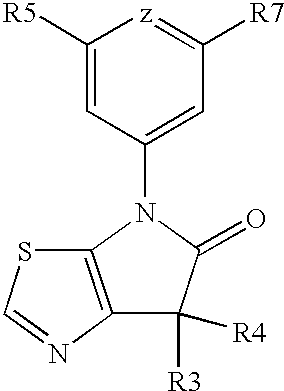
C1([R5])=CC(N2C(=O)C([R3])([R4])C3=C2SC=N3)=CC([R7])=[z]1
